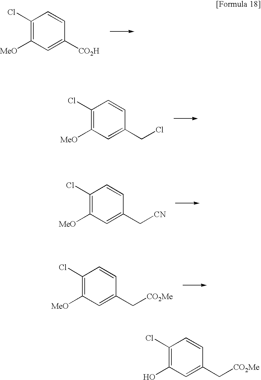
C1(Cl)=C([MeO])C=C([CO2H])C=C1.C1(Cl)=C([MeO])C=C(CCl)C=C1.C1(Cl)=C([MeO])C=C(C[CN])C=C1.C1(Cl)=C([MeO])C=C(C[CO2Me])C=C1.C1(Cl)=C(O)C=C(C[CO2Me])C=C1
